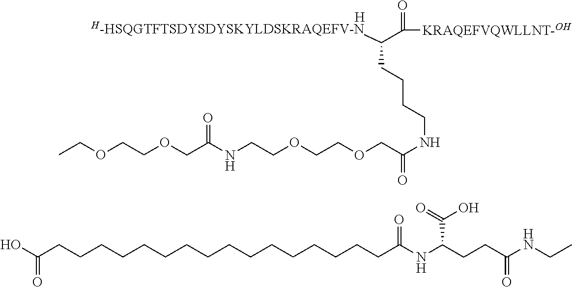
[H].[H-HSQGTFTSDYSDYSKYLDSKRAQEFV-N]C(C(=O)[KRAQEFVQWLLNT-OH])CCCCNC(COCCOCCNC(=O)COCCOCC)=O.N(C(CCC(NC(=O)CCCCCCCCCCCCCCCCC(O)=O)C(O)=O)=O)CC
